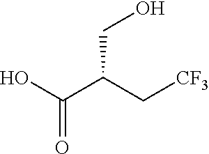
[CF3]CC(C(O)=O)CO
